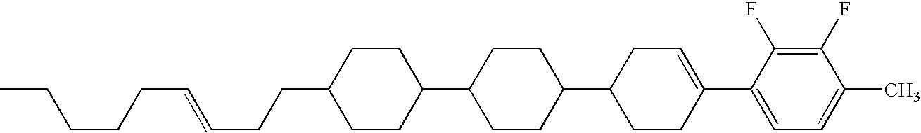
C1(F)=C(F)C(C2=CCC(C3CCC(C4CCC(CCC=CCCCCC)CC4)CC3)CC2)=CC=C1C
